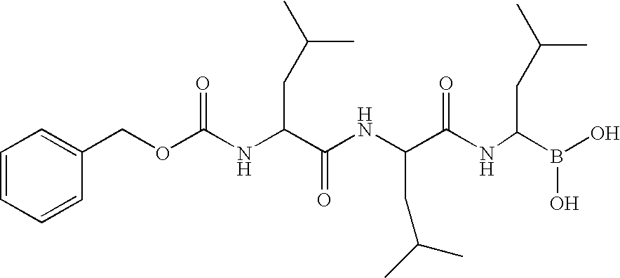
C1=CC=CC(COC(NC(C(NC(C(NC(B(O)O)CC(C)C)=O)CC(C)C)=O)CC(C)C)=O)=C1
